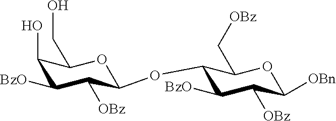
C1([BzO])C([OBz])C(OC2C([BzO])C([OBz])C([OBn])OC2C[OBz])OC(CO)C1O
